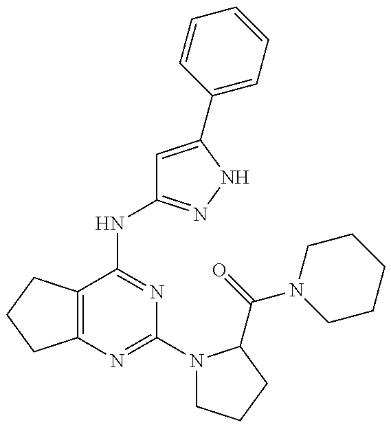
C12=C(C(NC3=NNC(C4=CC=CC=C4)=C3)=NC(N3CCCC3C(=O)N3CCCCC3)=N1)CCC2
